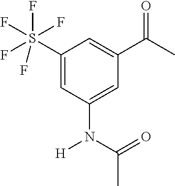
C1(S(F)(F)(F)(F)F)=CC(N(C(=O)C)[H])=CC(C(C)=O)=C1
